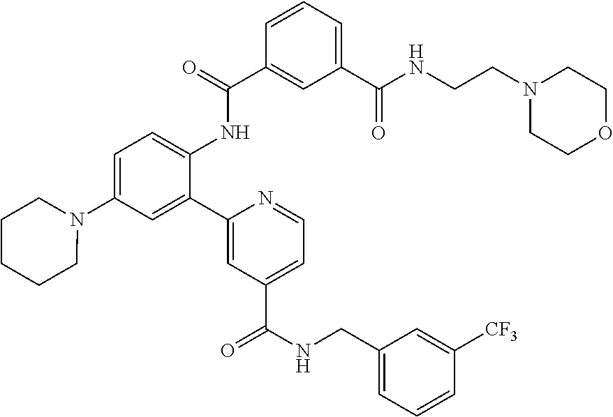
C1=C(N2CCCCC2)C=C(C2=CC(C(NCC3=CC=CC([CF3])=C3)=O)=CC=N2)C(NC(C2=CC(C(NCCN3CCOCC3)=O)=CC=C2)=O)=C1
